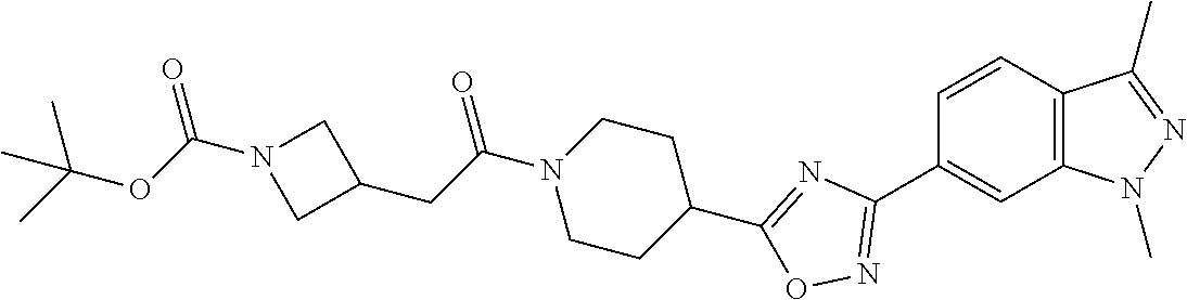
C1=CC2=C(C=C1C1=NOC(C3CCN(C(CC4CN(C(OC(C)(C)C)=O)C4)=O)CC3)=N1)N(C)N=C2C
